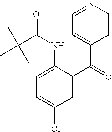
N(C1=CC=C(Cl)C=C1C(=O)C1=CC=NC=C1)C(=O)C(C)(C)C
